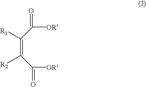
C(C([OR])=O)(=C(C([OR])=O)[R1])[R2]
